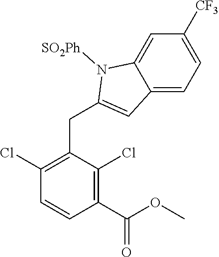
C1(Cl)=C(CC2=CC3=CC=C([CF3])C=C3N2[SO2Ph])C(Cl)=C(C(OC)=O)C=C1
